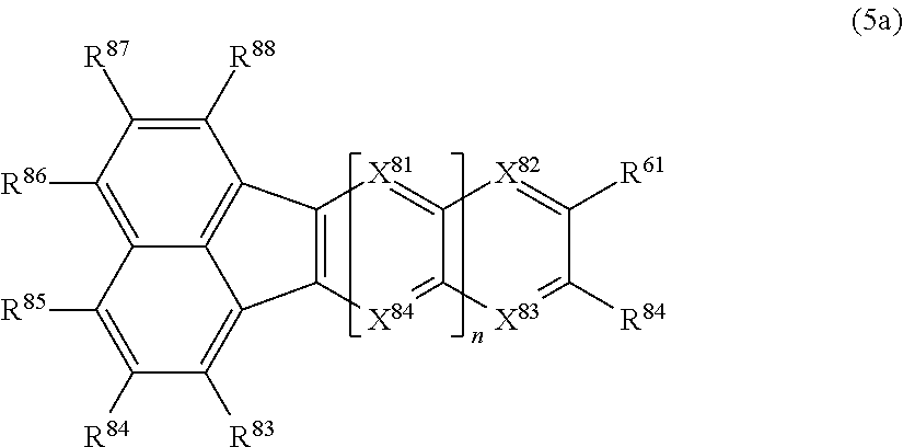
C1([R88])=C([R87])C([R86])=C2C3=C1C1=C(C3=C([R83])C([R84])=C2[R85])[X84]=C2C(=[X81]1)[X82]=C([R61])C([R84])=[X83]2
